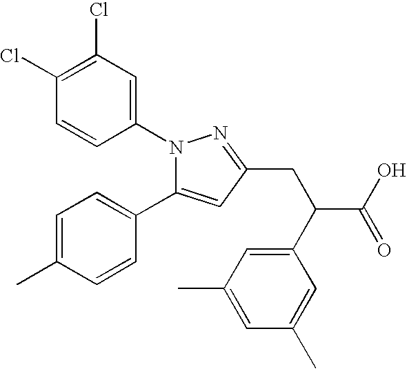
C1(Cl)=C(Cl)C=C(N2C(C3=CC=C(C)C=C3)=CC(CC(C(O)=O)C3=CC(C)=CC(C)=C3)=N2)C=C1
